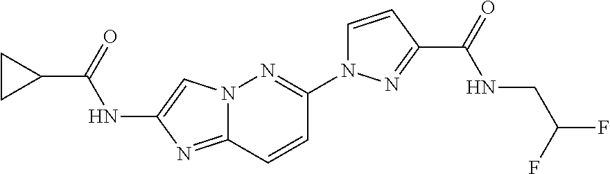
C1(C(=O)NC2=CN3C(=N2)C=CC(N2C=CC(C(=O)NCC(F)F)=N2)=N3)CC1
